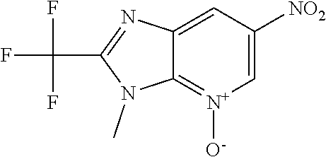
C12=CC([NO2])=C[N+]([O-])=C1N(C)C(C(F)(F)F)=N2
